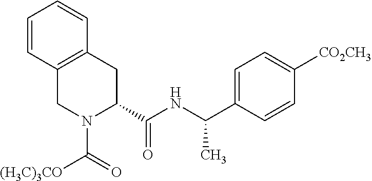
[(H3C)3CO]C(N1C(C(NC(C2=CC=C([CO2CH3])C=C2)C)=O)CC2=C(C1)C=CC=C2)=O
